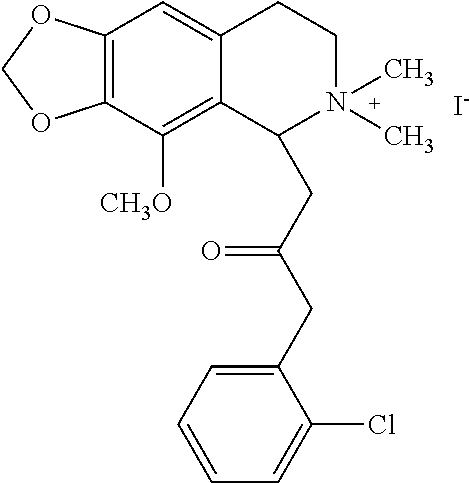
[I-].C12=C(C([CH3O])=C3C(=C1)CCN(C)(C)C3CC(CC1=CC=CC=C1Cl)=O)OCO2
